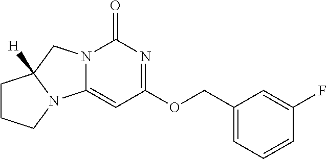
C1(COC2=NC(=O)N3C(=C2)N2C([H])(C3)CCC2)=CC=CC(F)=C1
